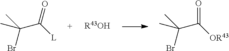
C(C([L])=O)(C)(Br)C.[R43OH].C(C([OR43])=O)(C)(Br)C
